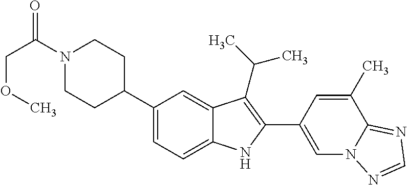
C1=C(C2=C(C(C)C)C3=CC(C4CCN(C(COC)=O)CC4)=CC=C3N2)C=C(C)C2=NC=NN12
